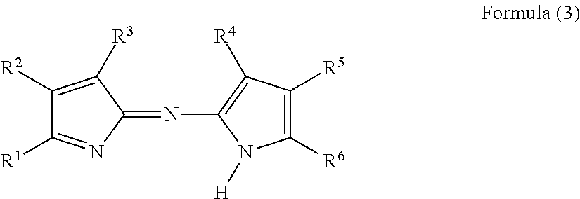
C1(=NC2=C([R4])C([R5])=C([R6])N2[H])C([R3])=C([R2])C([R1])=N1
